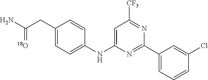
C1=C(NC2=CC=C(CC(N)=[18O])C=C2)N=C(C2=CC=CC(Cl)=C2)N=C1[CF3]
